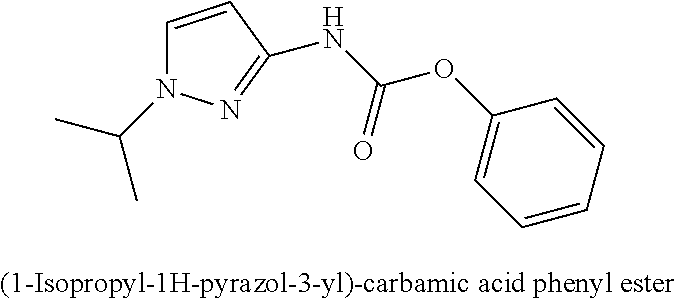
C1=CC(NC(OC2=CC=CC=C2)=O)=NN1C(C)C
